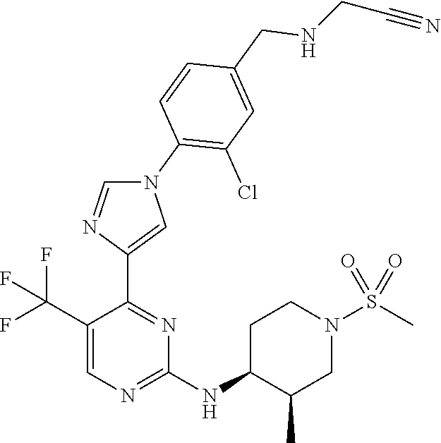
C1(C(F)(F)F)=CN=C(NC2CCN(S(C)(=O)=O)CC2C)N=C1C1=CN(C2=C(Cl)C=C(CNCC#N)C=C2)C=N1
